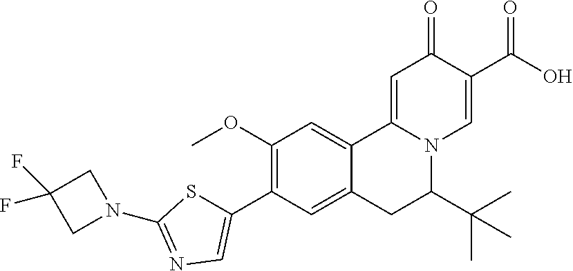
C1(OC)=C(C2=CN=C(N3CC(F)(F)C3)S2)C=C2C(=C1)C1=CC(=O)C(C(=O)O)=CN1C(C(C)(C)C)C2
